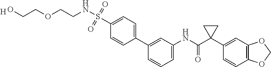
C1=CC=C(NC(C2(C3=CC4=C(C=C3)OCO4)CC2)=O)C=C1C1=CC=C(S(=O)(=O)NCCOCCO)C=C1.[H]
